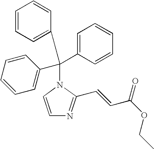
C(N1C=CN=C1C=CC(OCC)=O)(C1=CC=CC=C1)(C1=CC=CC=C1)C1=CC=CC=C1
